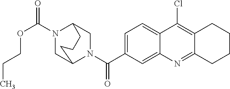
N1(C(OCCC)=O)CC2N(C(=O)C3=CC=C4C(=C3)N=C3C(=C4Cl)CCCC3)CC1CCC2
